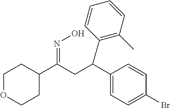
C1OCCC(C(CC(C2=C(C)C=CC=C2)C2=CC=C(Br)C=C2)=NO)C1
